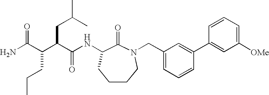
NC(C(C(CC(C)C)C(NC1C(=O)N(CC2=CC=CC(C3=CC([OMe])=CC=C3)=C2)CCCC1)=O)CCC)=O
